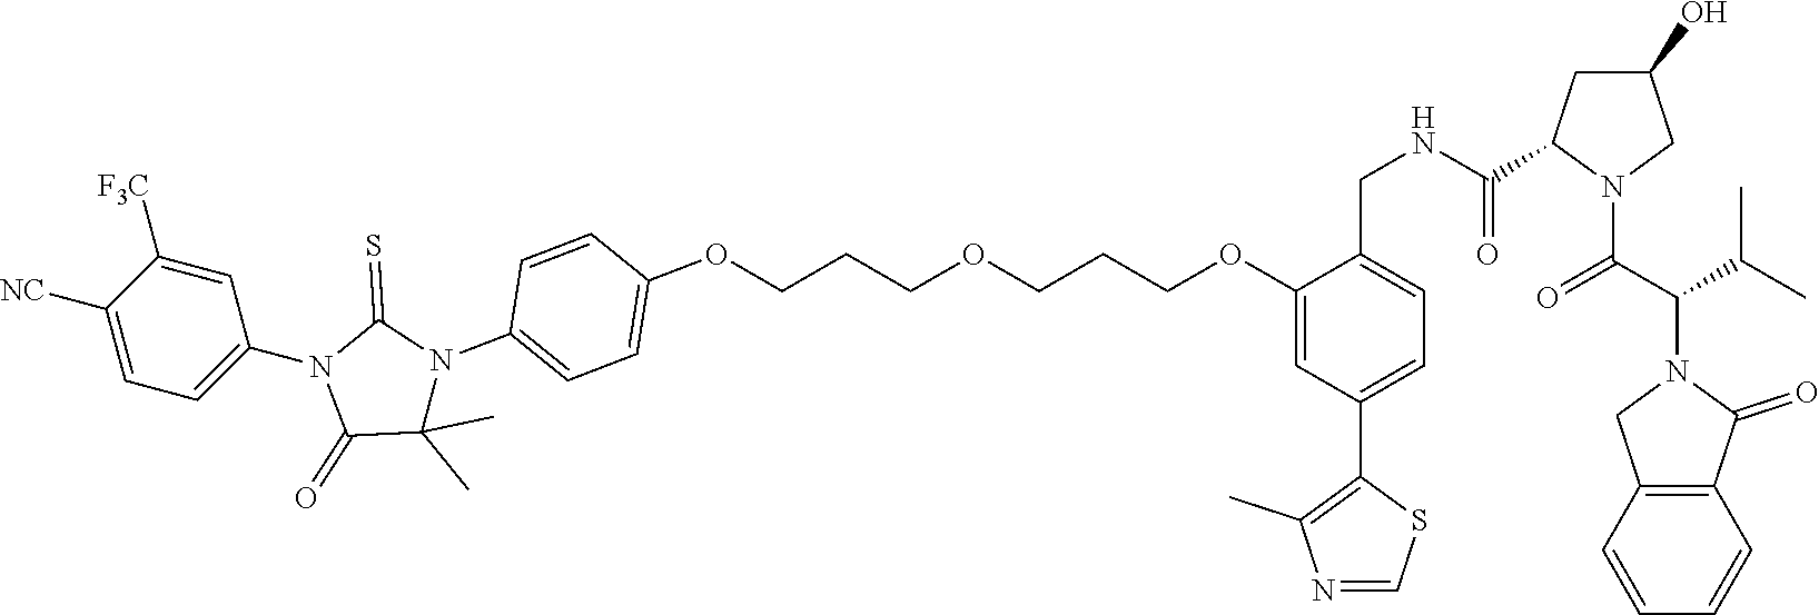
N1=CSC(C2=CC=C(CNC(=O)C3CC(O)CN3C(C(C(C)C)N3CC4=C(C3=O)C=CC=C4)=O)C(OCCCOCCCOC3=CC=C(N4C(C)(C)C(=O)N(C5=CC=C([NC])C([F3C])=C5)C4=S)C=C3)=C2)=C1C
